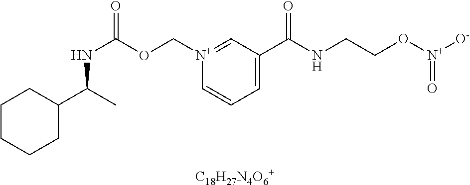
[N+]1(COC(NC(C2CCCCC2)C)=O)=CC(C(NCCO[N+]([O-])=O)=O)=CC=C1.[C18H27N4O6+]
